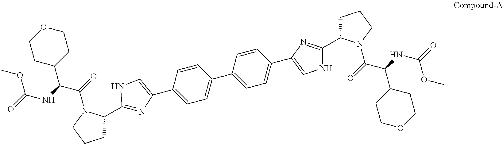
C1=C(C2=CNC(C3CCCN3C(=O)C(C3CCOCC3)NC(=O)OC)=N2)C=CC(C2=CC=C(C3=CNC(C4CCCN4C(C(NC(=O)OC)C4CCOCC4)=O)=N3)C=C2)=C1
